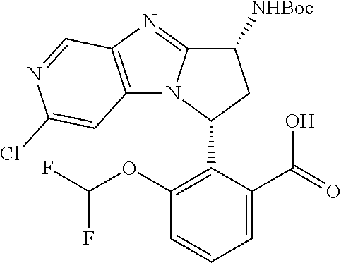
C12=C(N=C3N1C(C1=C(OC(F)F)C=CC=C1C(=O)O)CC3[NHBoc])C=NC(Cl)=C2
